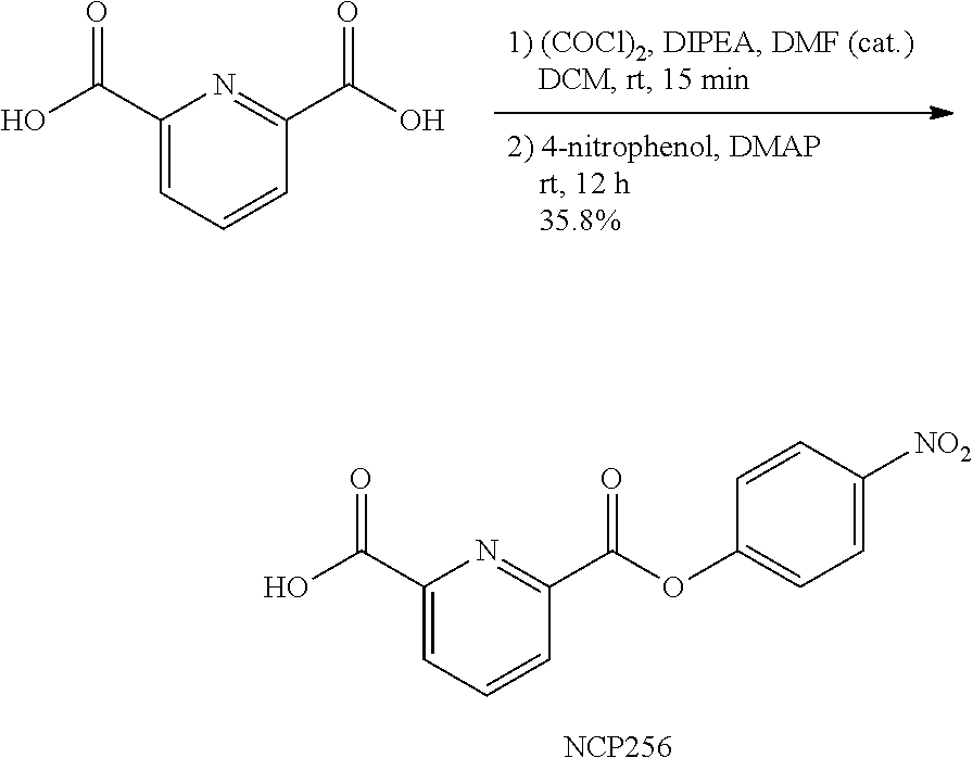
C1(C(O)=O)=CC=CC(C(O)=O)=N1.C1(C(O)=O)=CC=CC(C(OC2=CC=C([NO2])C=C2)=O)=N1.[NCP256]
